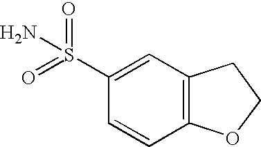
C12=C(C=C(S(=O)(=O)N)C=C1)CCO2
